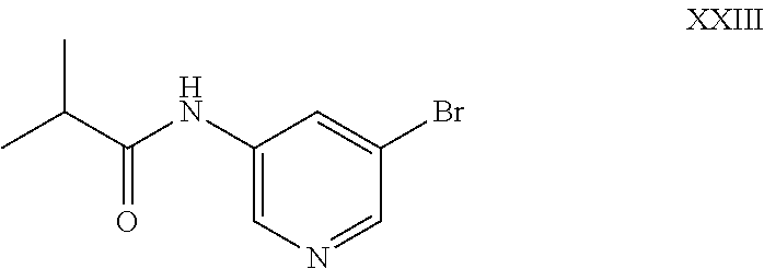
CC(C(NC1=CN=CC(Br)=C1)=O)C
